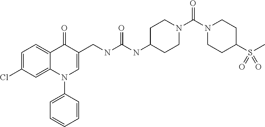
C1=C(Cl)C=C2C(=C1)C(=O)C(CNC(NC1CCN(C(N3CCC(S(C)(=O)=O)CC3)=O)CC1)=O)=CN2C1=CC=CC=C1
